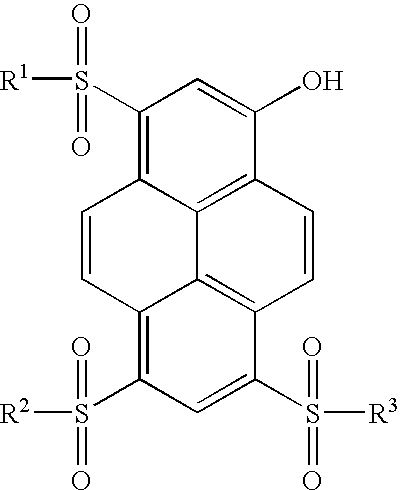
C1(S([R1])(=O)=O)=C2C3=C(C(O)=C1)C=CC1=C3C(=C(S(=O)([R2])=O)C=C1S([R3])(=O)=O)C=C2
